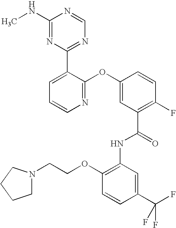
N1=C(OC2=CC(C(=O)NC3=C(OCCN4CCCC4)C=CC(C(F)(F)F)=C3)=C(F)C=C2)C(C2=NC=NC(NC)=N2)=CC=C1
